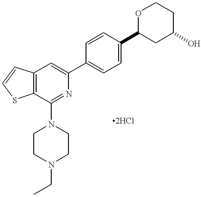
C12=C(C=C(C3=CC=C(C4CC(O)CCO4)C=C3)N=C1N1CCN(CC)CC1)C=CS2
